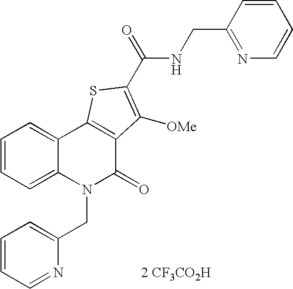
[2 CF3CO2H].N(C(=O)C1=C([OMe])C2=C(C3=CC=CC=C3N(CC3=CC=CC=N3)C2=O)S1)CC1=NC=CC=C1
